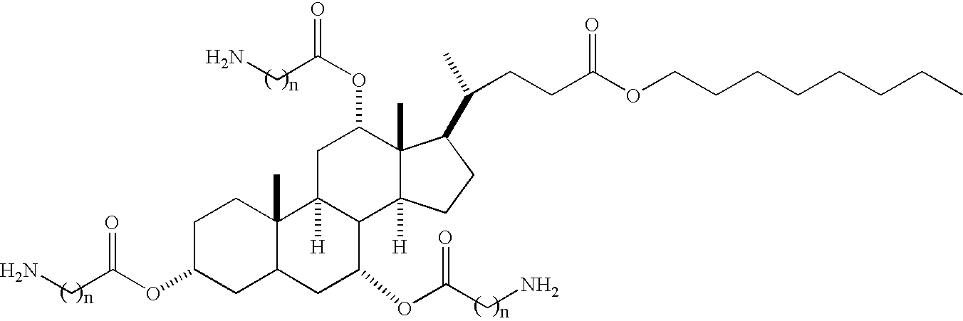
NCC(OC1CC2C(C)(CC1)C1([H])CC(OC(CN)=O)C3(C)C([H])(CCC3C(C)CCC(OCCCCCCCC)=O)C1C(OC(CN)=O)C2)=O
